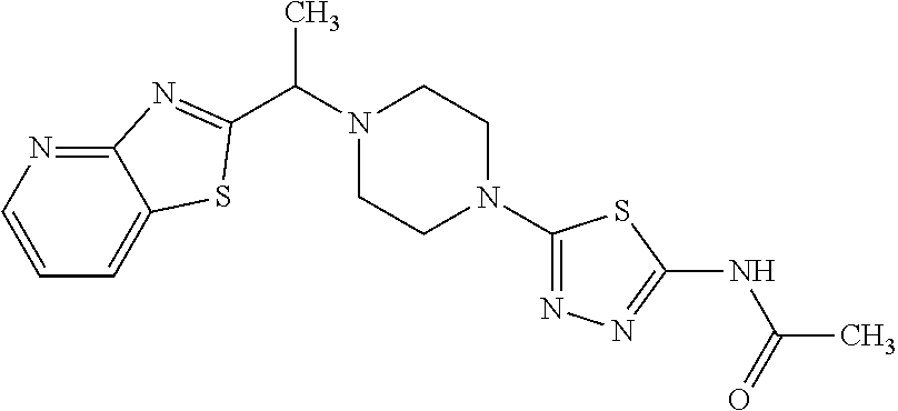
C(C)(N1CCN(C2=NN=C(NC(C)=O)S2)CC1)C1=NC2=NC=CC=C2S1
